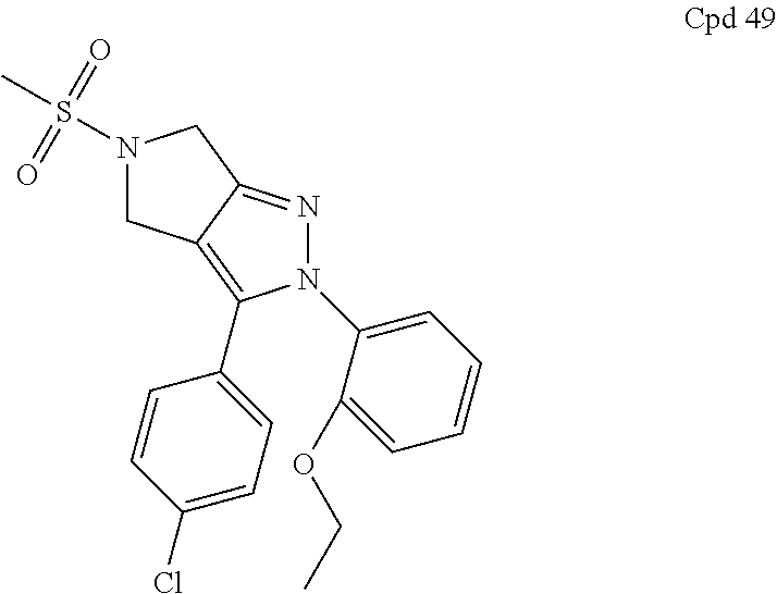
N1(S(C)(=O)=O)CC2=C(C3=CC=C(Cl)C=C3)N(C3=CC=CC=C3OCC)N=C2C1
